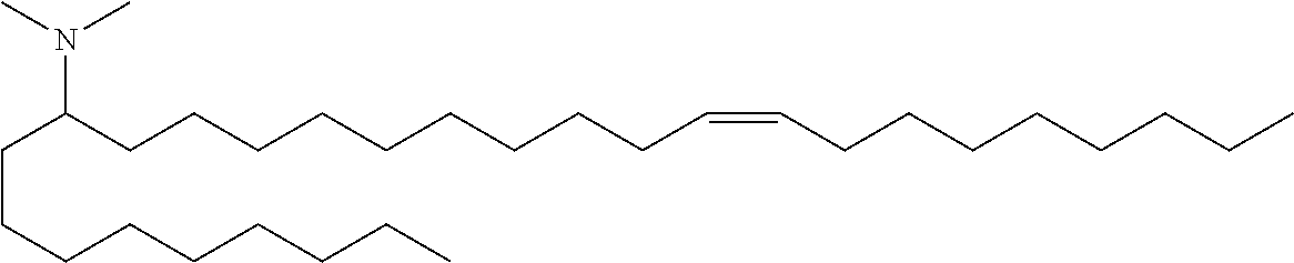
C(CCCCCCCC)C(CCCCCCCCCC=CCCCCCCCC)N(C)C
